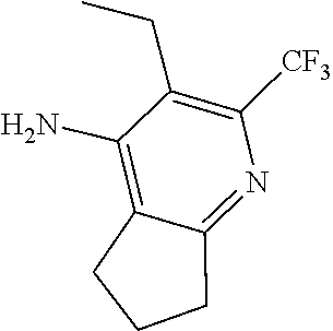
C12=C(N)C(CC)=C([CF3])N=C1CCC2
